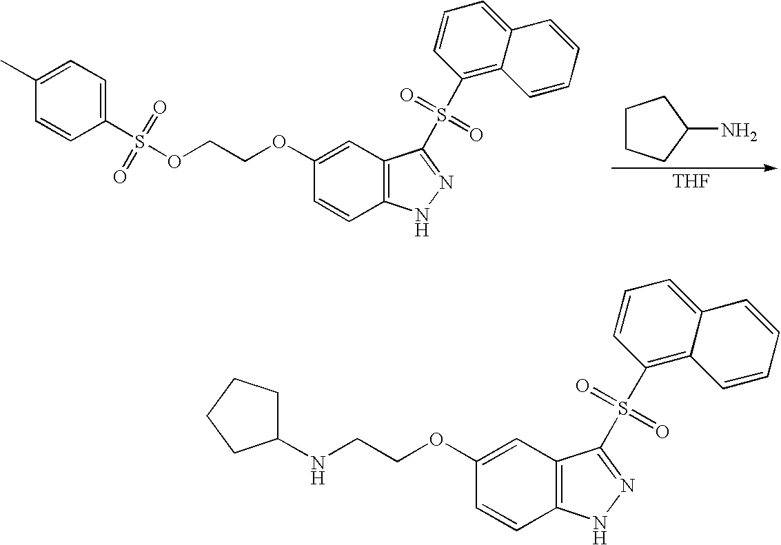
[THF].C1CCC(N)C1.O(CCOC1=CC2=C(C=C1)NN=C2S(C1=C2C(=CC=C1)C=CC=C2)(=O)=O)S(C1=CC=C(C)C=C1)(=O)=O.C1(NCCOC2=CC3=C(C=C2)NN=C3S(C2=C3C(=CC=C2)C=CC=C3)(=O)=O)CCCC1
